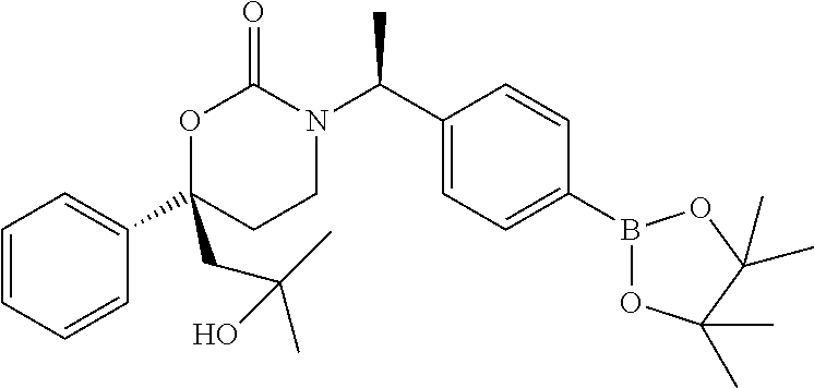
C1=CC=CC(C2(CC(C)(C)O)CCN(C(C3=CC=C(B4OC(C)(C)C(C)(C)O4)C=C3)C)C(=O)O2)=C1
